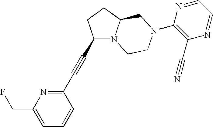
C1(C#CC2=NC(CF)=CC=C2)N2C(CC1)CN(C1=C(C#N)N=CC=N1)CC2
